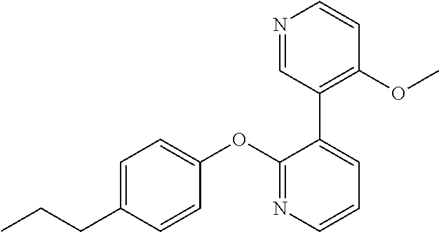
C1=C(CCC)C=CC(OC2=NC=CC=C2C2=C(OC)C=CN=C2)=C1
